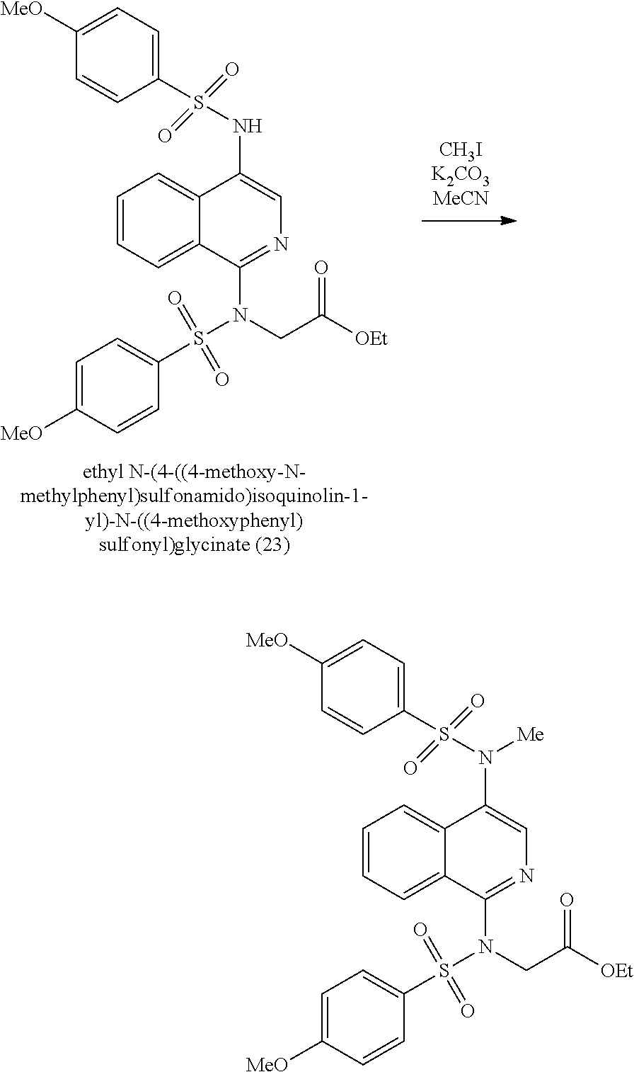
C1(S(NC2=CN=C(N(S(C3=CC=C([MeO])C=C3)(=O)=O)CC([OEt])=O)C3=CC=CC=C32)(=O)=O)=CC=C([MeO])C=C1.C1(S(N(C2=CN=C(N(S(C3=CC=C([MeO])C=C3)(=O)=O)CC([OEt])=O)C3=CC=CC=C32)[Me])(=O)=O)=CC=C([MeO])C=C1
